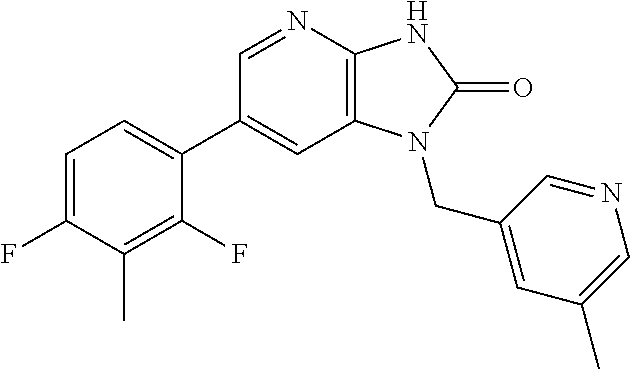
C1(C2=CC=C(F)C(C)=C2F)=CC2=C(N=C1)NC(=O)N2CC1=CC(C)=CN=C1
